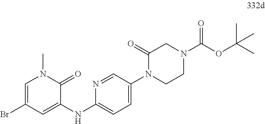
C1(NC2=CC(Br)=CN(C)C2=O)=CC=C(N2CCN(C(OC(C)(C)C)=O)CC2=O)C=N1
